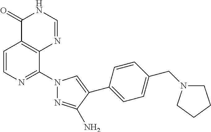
C1=CN=C(N2N=C(N)C(C3=CC=C(CN4CCCC4)C=C3)=C2)C2=C1C(=O)NC=N2
